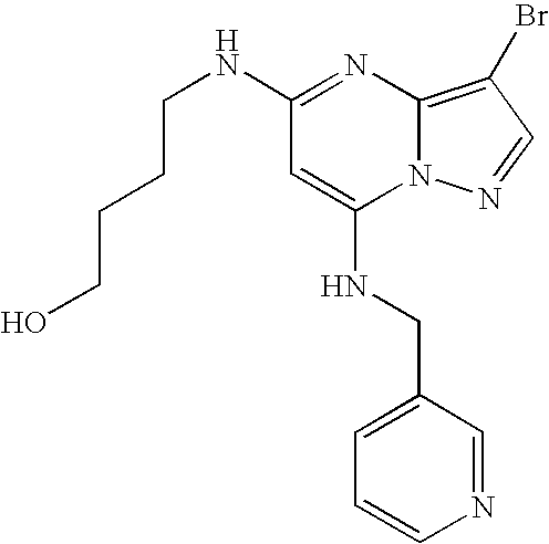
N(C1=NC2=C(Br)C=NN2C(NCC2=CC=CN=C2)=C1)CCCCO
